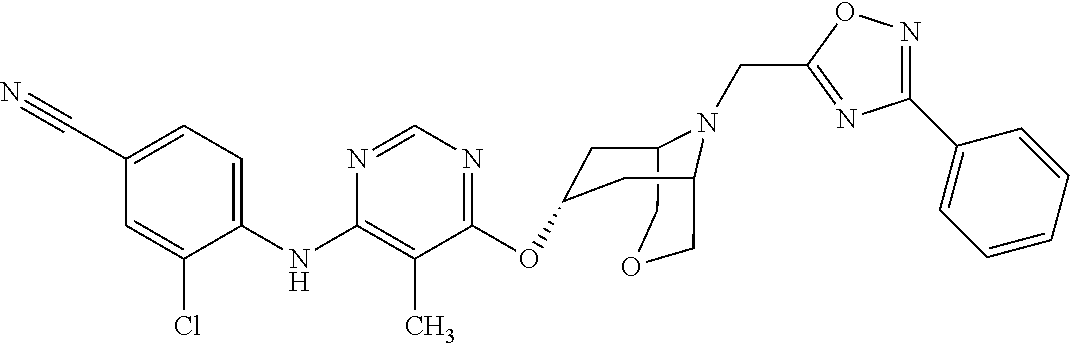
C1(NC2=C(C)C(OC3CC4COCC(C3)N4CC3=NC(C4=CC=CC=C4)=NO3)=NC=N2)=CC=C(C#N)C=C1Cl
